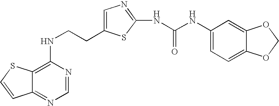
C(CNC1=C2C(=NC=N1)C=CS2)C1=CN=C(NC(=O)NC2=CC=C3C(=C2)OCO3)S1
